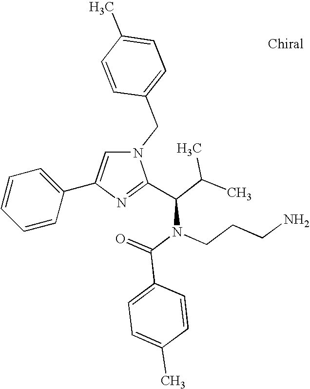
N1(CC2=CC=C(C)C=C2)C=C(C2=CC=CC=C2)N=C1C(C(C)C)N(C(=O)C1=CC=C(C)C=C1)CCCN
